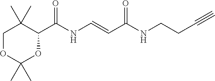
C1OC(C)(C)OC(C(NC=CC(NCCC#C)=O)=O)C1(C)C
